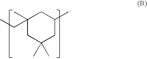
C1(C)(CC)CC(C)(C)CC(C)C1
